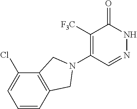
C1([F3C])=C(N2CC3=C(C(Cl)=CC=C3)C2)C=NNC1=O
